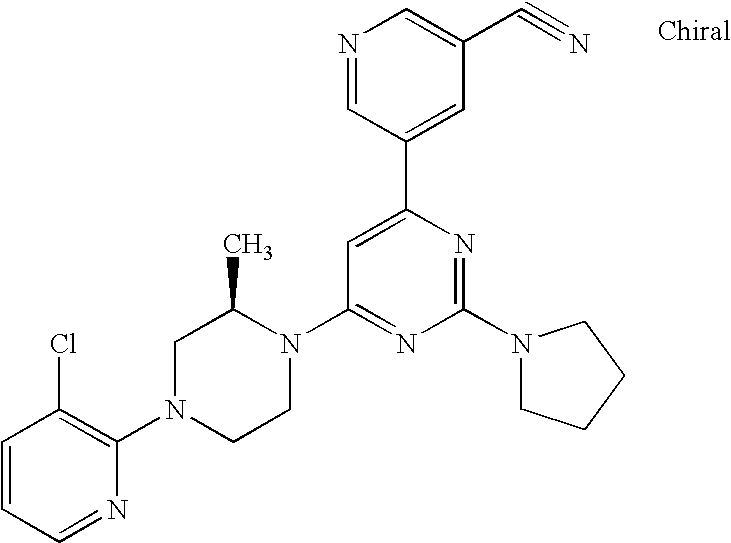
C1=CC=NC(N2CCN(C3=NC(N4CCCC4)=NC(C4=CC(C#N)=CN=C4)=C3)C(C)C2)=C1Cl
